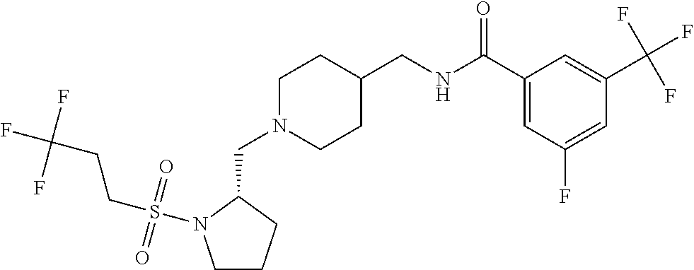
C(N1CCC(CNC(C2=CC(F)=CC(C(F)(F)F)=C2)=O)CC1)C1N(S(CCC(F)(F)F)(=O)=O)CCC1
